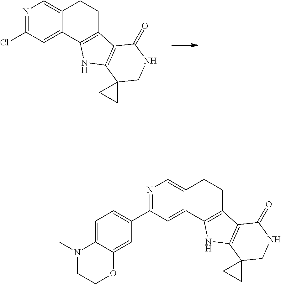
N1=C(Cl)C=C2C(=C1)CCC1=C2NC2=C1C(=O)NCC21CC1.N1=C(C2=CC=C3C(=C2)OCCN3C)C=C2C(=C1)CCC1=C2NC2=C1C(=O)NCC21CC1
